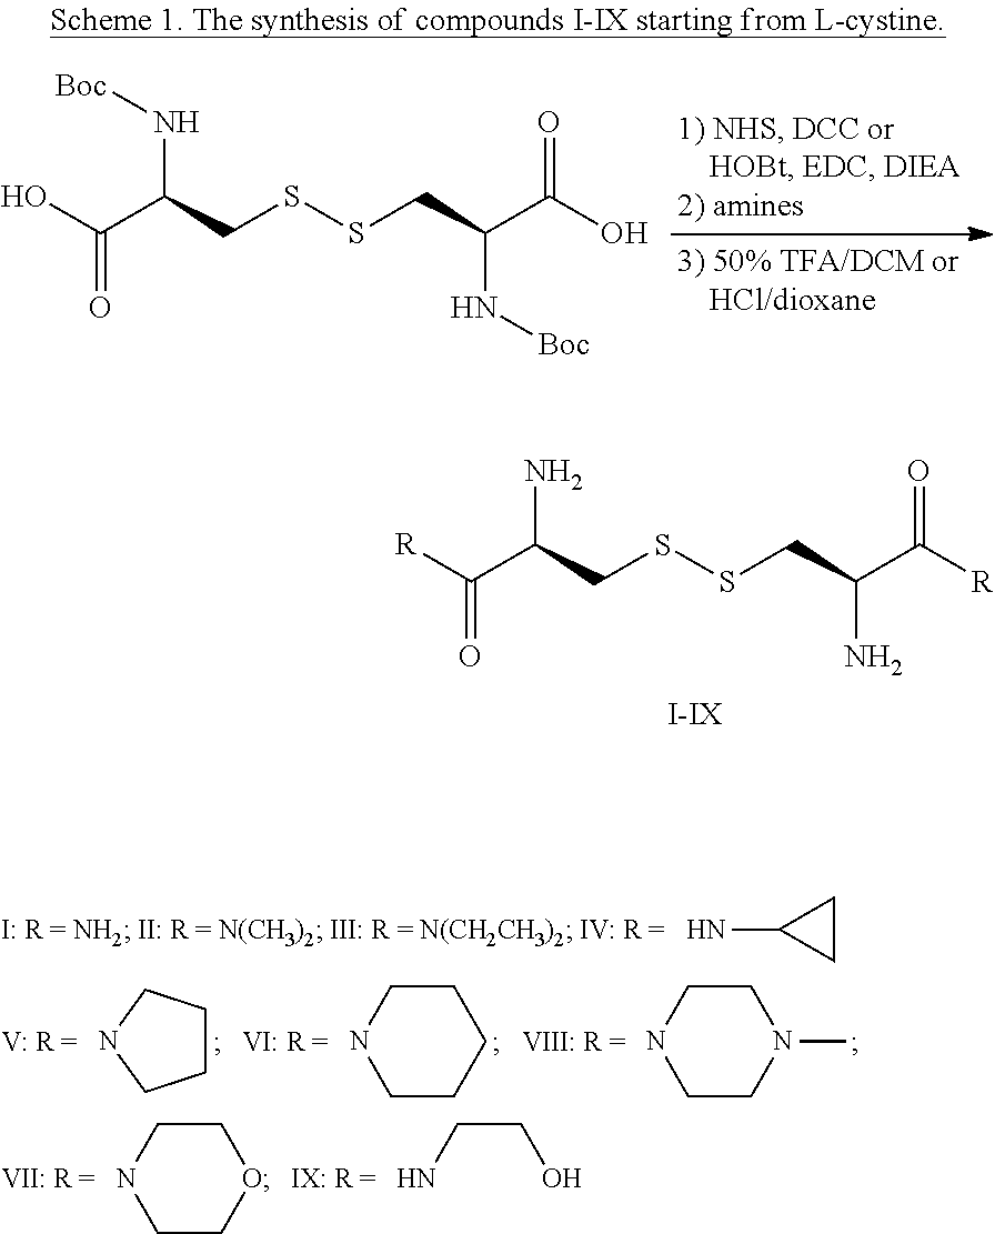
O=C([R])C(CSSCC(C([R])=O)N)N.C1CNCCO1.C(CN)O.NC1CC1.C1CCNC1.C1CNCCC1.C1CNCCN1C.O=C(O)C(CSSCC(C(O)=O)N[Boc])N[Boc]
